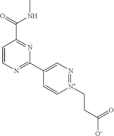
C1=CN=C(C2=CN=[N+](CCC(=O)[O-])C=C2)N=C1C(NC)=O
